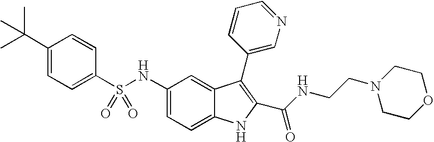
N(C1=CC=C2C(=C1)C(C1=CN=CC=C1)=C(C(NCCN1CCOCC1)=O)N2)S(C1=CC=C(C(C)(C)C)C=C1)(=O)=O
